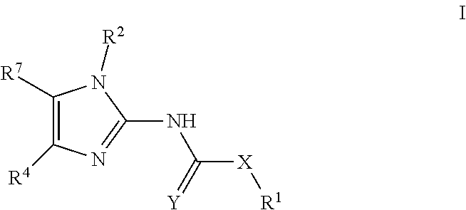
C1([R7])=C([R4])N=C(NC(=[Y])[X][R1])N1[R2]
